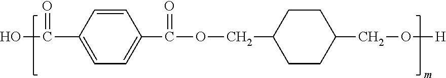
C1(C(OCC2CCC(CO[H])CC2)=O)=CC=C(C(O)=O)C=C1
